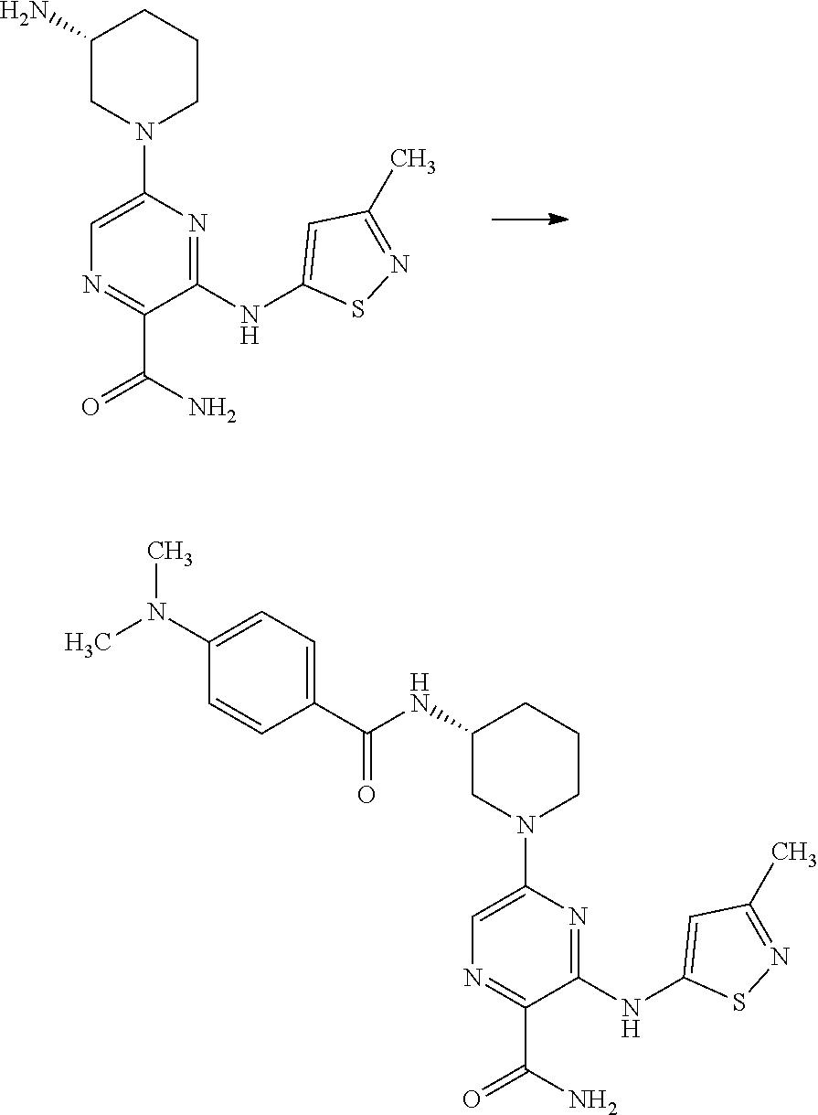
C1(N)CN(C2=CN=C(C(N)=O)C(NC3=CC(C)=NS3)=N2)CCC1.C1(NC(C2=CC=C(N(C)C)C=C2)=O)CN(C2=CN=C(C(N)=O)C(NC3=CC(C)=NS3)=N2)CCC1
